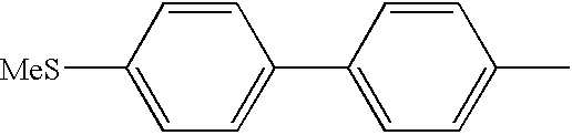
C1=C([MeS])C=CC(C2=CC=C(C)C=C2)=C1
